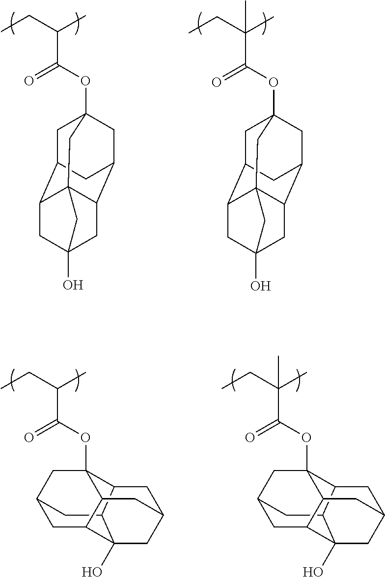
CCC(C)(C(OC12CC3CC(C1)C1CC4(O)CC3C1(C2)C4)=O)C.CCC(C)C(OC12CC3CC(C1)C1CC4(O)CC3C1(C2)C4)=O.CCC(C)C(OC12CC3CC4C5(O)C(C1CC(C5)CC24)C3)=O.CCC(C)(C(OC12CC3CC4C5(O)C(C1CC(C5)CC24)C3)=O)C
